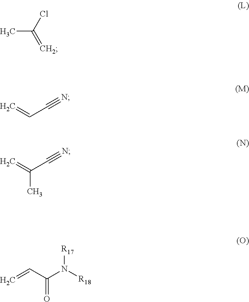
CC(Cl)=C.C=CC#N.C=C(C#N)C.C=CC(N([R18])[R17])=O
